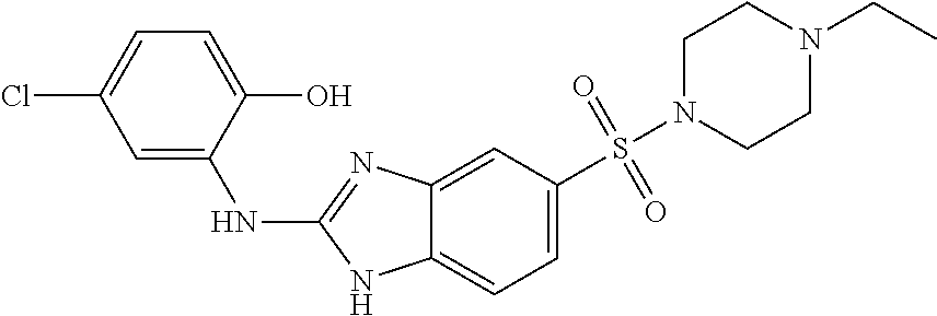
C1N(S(C2=CC=C3C(=C2)N=C(NC2=CC(Cl)=CC=C2O)N3)(=O)=O)CCN(CC)C1
